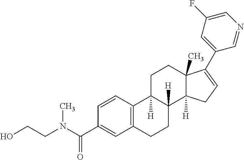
C1C2([H])C([H])(C3([H])C(C)(C1)C(C1=CC(F)=CN=C1)=CC3)CCC1=C2C=CC(C(N(CCO)C)=O)=C1
